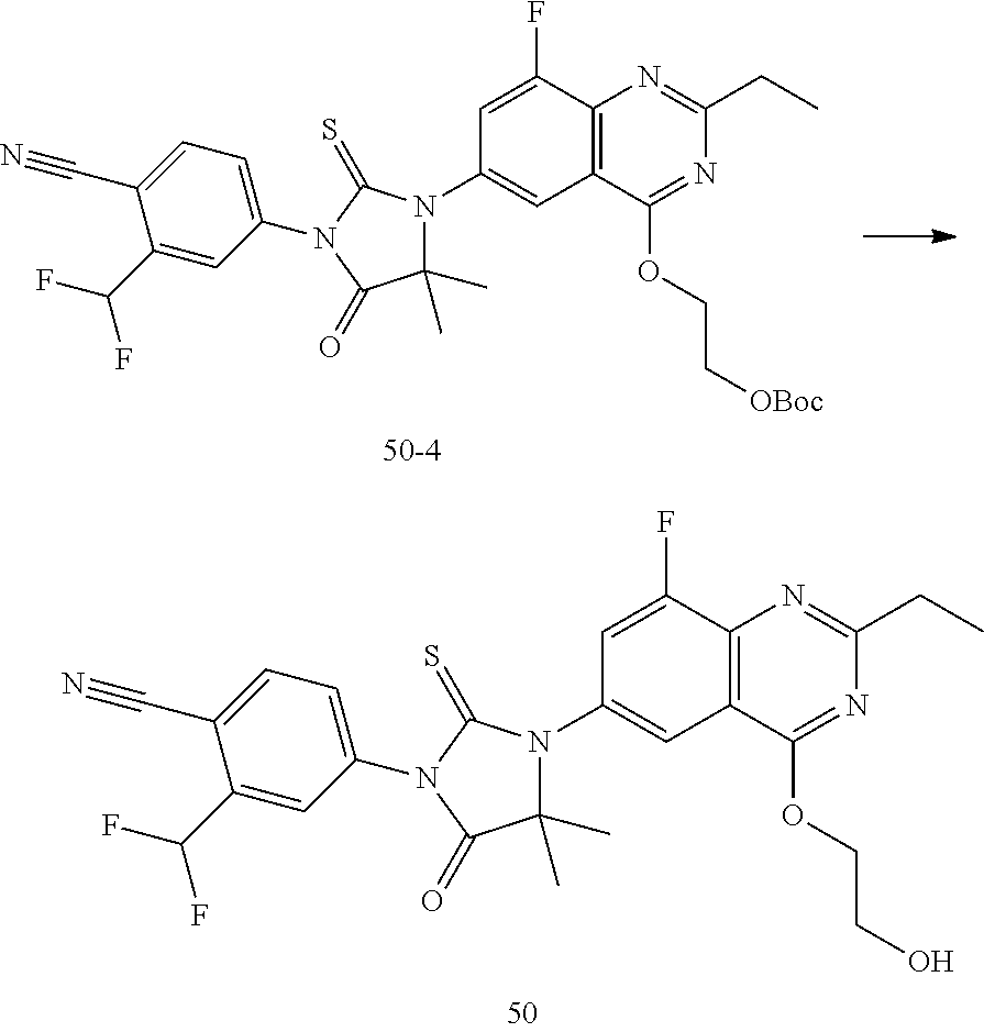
C1=C(F)C2=C(C=C1N1C(C)(C)C(=O)N(C3=CC=C(C#N)C(C(F)F)=C3)C1=S)C(OCCO)=NC(CC)=N2.C1=C(F)C2=C(C=C1N1C(C)(C)C(=O)N(C3=CC=C(C#N)C(C(F)F)=C3)C1=S)C(OCC[OBoc])=NC(CC)=N2
